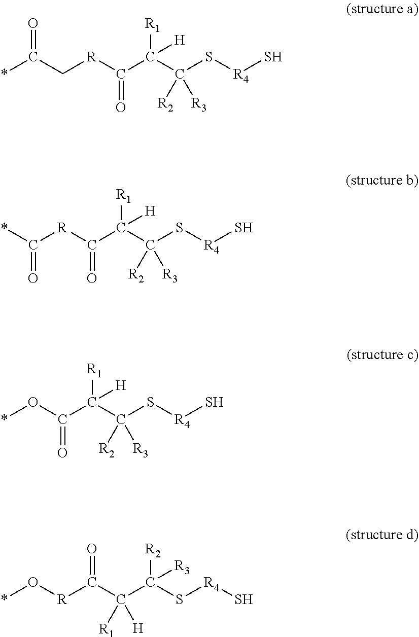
*C(C[R]C(C(C(S[R4]S)([R2])[R3])([H])[R1])=O)=O.*C([R]C(C(C(S[R4]S)([R2])[R3])([H])[R1])=O)=O.*OC(C(C(S[R4]S)([R2])[R3])([H])[R1])=O.O([R]C(C(C(S[R4]S)([R2])[R3])([H])[R1])=O)*
